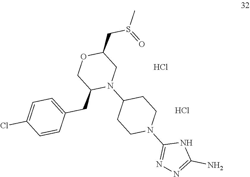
C(C1OCC(CC2=CC=C(Cl)C=C2)N(C2CCN(C3=NN=C(N)N3)CC2)C1)S(C)=O.Cl.Cl
